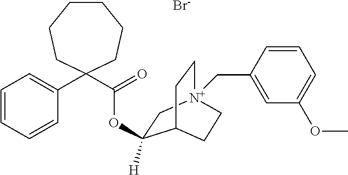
C1CCCC(C(=O)OC2([H])C[N+]3(CC4=CC(OC)=CC=C4)CCC2CC3)(C2=CC=CC=C2)CC1.[Br-]
